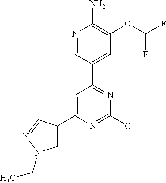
N1=CC(C2=NC(Cl)=NC(C3=CN(CC)N=C3)=C2)=CC(OC(F)F)=C1N
